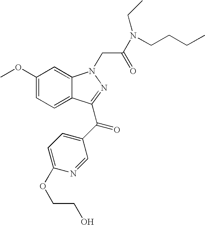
C1(OC)=CC=C2C(=C1)N(CC(N(CC)CCCC)=O)N=C2C(C1=CC=C(OCCO)N=C1)=O
